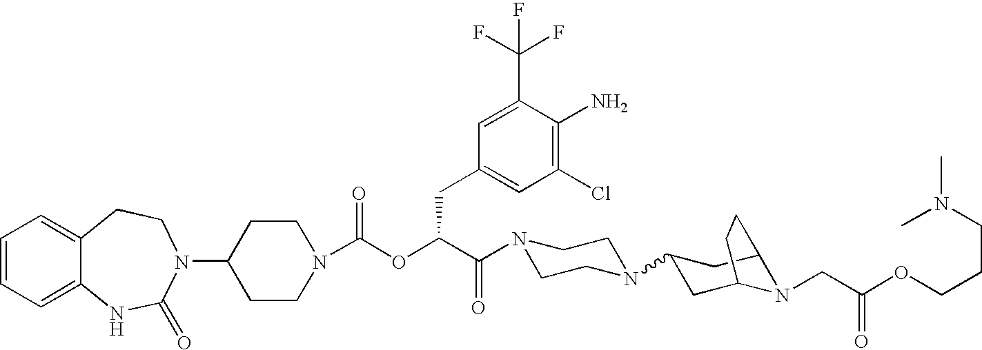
C1(N2C(=O)NC3=CC=CC=C3CC2)CCN(C(OC(C(N2CCN(C3CC4N(CC(OCCCN(C)C)=O)C(C3)CC4)CC2)=O)CC2=CC(Cl)=C(N)C(C(F)(F)F)=C2)=O)CC1
